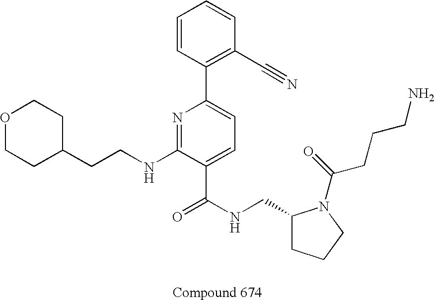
C1CC(CCNC2=NC(C3=C(C#N)C=CC=C3)=CC=C2C(NCC2CCCN2C(=O)CCCN)=O)CCO1
